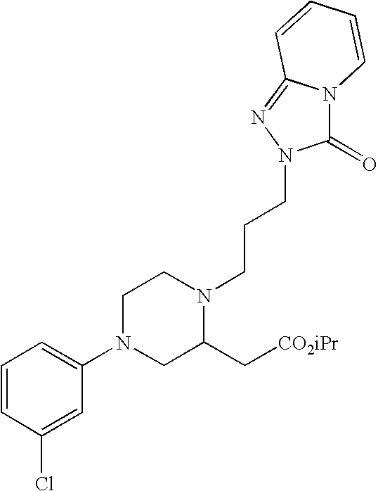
ClC1=CC(N2CC(C[CO2iPr])N(CCCN3C(=O)N4C(=N3)C=CC=C4)CC2)=CC=C1
